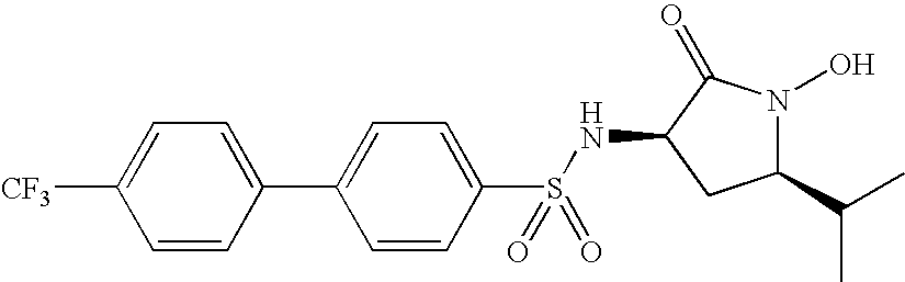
C1=CC(C2=CC=C(S(NC3CC(C(C)C)N(O)C3=O)(=O)=O)C=C2)=CC=C1[CF3]
